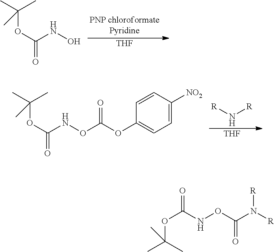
O(C(NO)=O)C(C)(C)C.[THF].O(C(NOC(OC1=CC=C([NO2])C=C1)=O)=O)C(C)(C)C.[R]N[R].[THF].O(C(NOC(N([R])[R])=O)=O)C(C)(C)C
